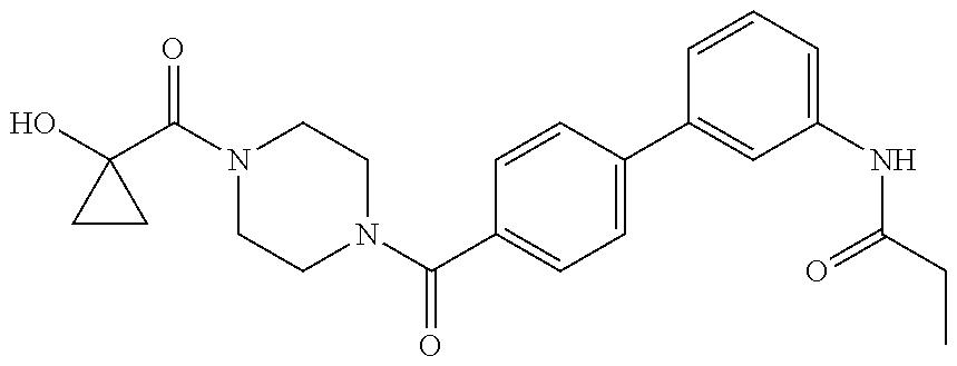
C1CC1(O)C(N1CCN(C(C2=CC=C(C3=CC(NC(CC)=O)=CC=C3)C=C2)=O)CC1)=O
